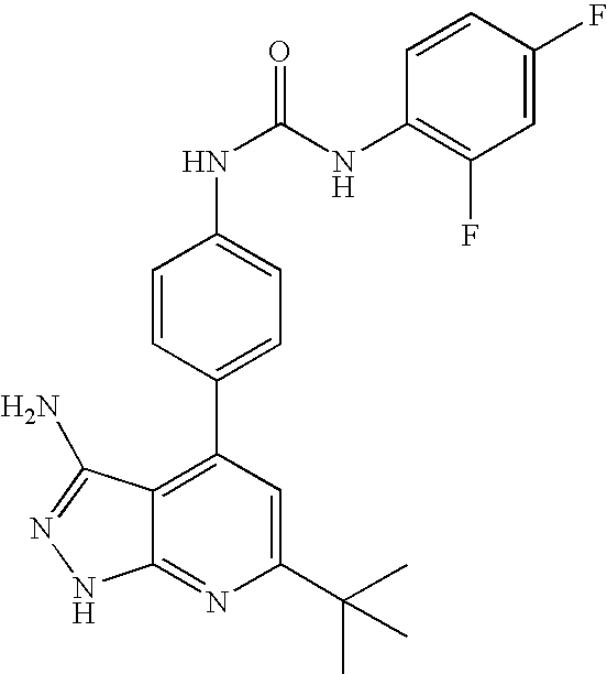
C1(C(C)(C)C)=CC(C2=CC=C(NC(=O)NC3=C(F)C=C(F)C=C3)C=C2)=C2C(=N1)NN=C2N
